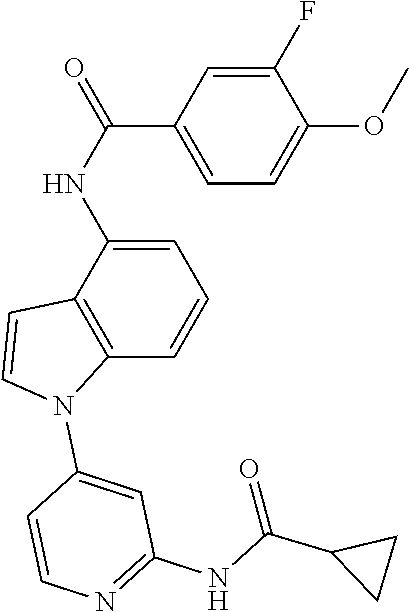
C1=C(NC(C2=CC=C(OC)C(F)=C2)=O)C2=C(C=C1)N(C1=CC(NC(=O)C3CC3)=NC=C1)C=C2
